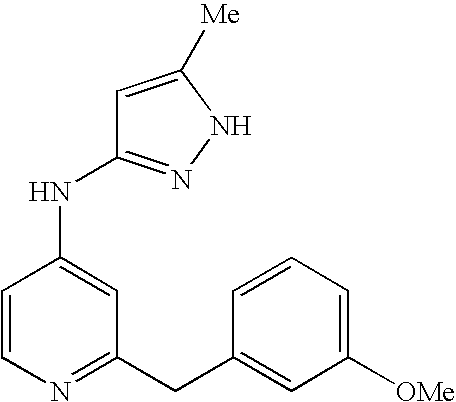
N(C1=CC(CC2=CC([OMe])=CC=C2)=NC=C1)C1=NNC([Me])=C1
